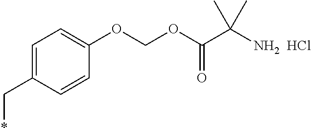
C1=C(C*)C=CC(OCOC(=O)C(N)(C)C)=C1.Cl
